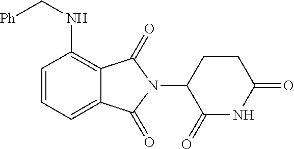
C1=CC=C2C(=C1NC[Ph])C(=O)N(C1C(=O)NC(=O)CC1)C2=O
